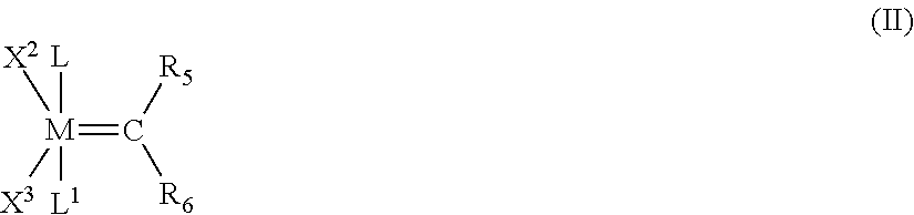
[M](=C([R5])[R6])([X3])([X2])([L])[L1]
